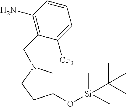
C1(CN2CC(O[Si](C)(C)C(C)(C)C)CC2)=C(N)C=CC=C1[CF3]
